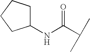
C(C(C)C)(=O)NC1CCCC1
